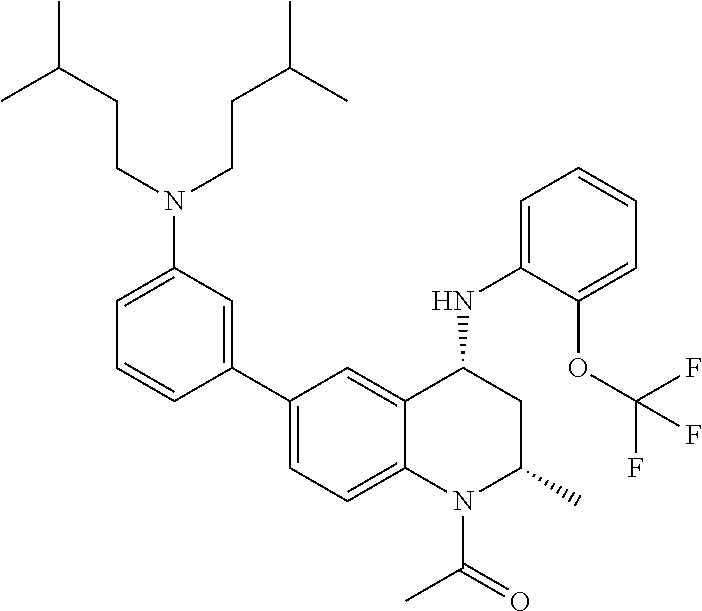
C1(NC2CC(C)N(C(C)=O)C3=CC=C(C4=CC(N(CCC(C)C)CCC(C)C)=CC=C4)C=C23)=CC=CC=C1OC(F)(F)F
